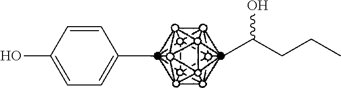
CC1=CC=C(O)C=C1.CC(CCC)O
